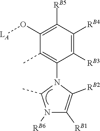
[RB6]N1C(C)N(C2=C(C)C(O[LA])=C([RB5])C([RB4])=C2[RB3])C([RB2])=C1[RB1]
